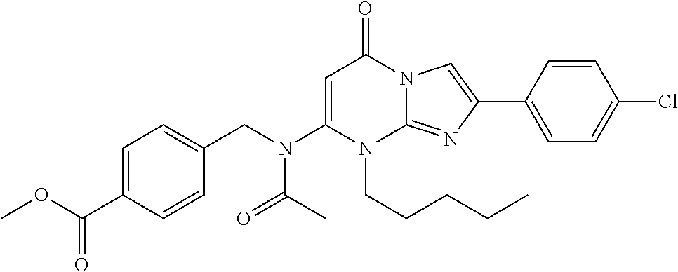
C1(CN(C2=CC(=O)N3C(=NC(C4=CC=C(Cl)C=C4)=C3)N2CCCCC)C(=O)C)=CC=C(C(OC)=O)C=C1
